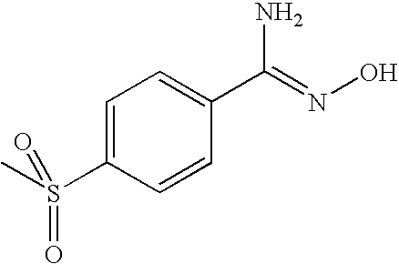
C1=C(S(C)(=O)=O)C=CC(C(=NO)N)=C1
